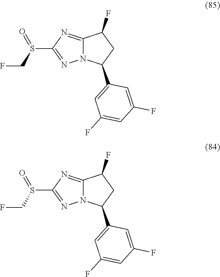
C12=NC(S(CF)=O)=NN1C(C1=CC(F)=CC(F)=C1)CC2F.C12=NC(S(CF)=O)=NN1C(C1=CC(F)=CC(F)=C1)CC2F
